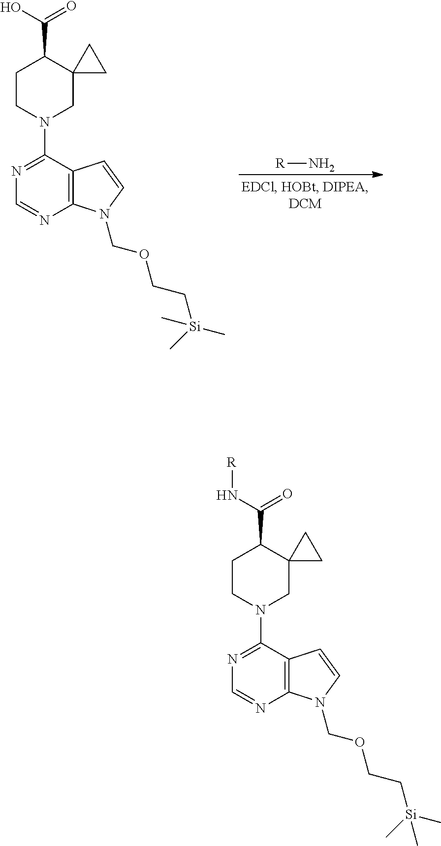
[R]N.C1CN(C2=NC=NC3=C2C=CN3COCC[Si](C)(C)C)CC2(C1C(O)=O)CC2.C1CN(C2=NC=NC3=C2C=CN3COCC[Si](C)(C)C)CC2(C1C(N[R])=O)CC2
